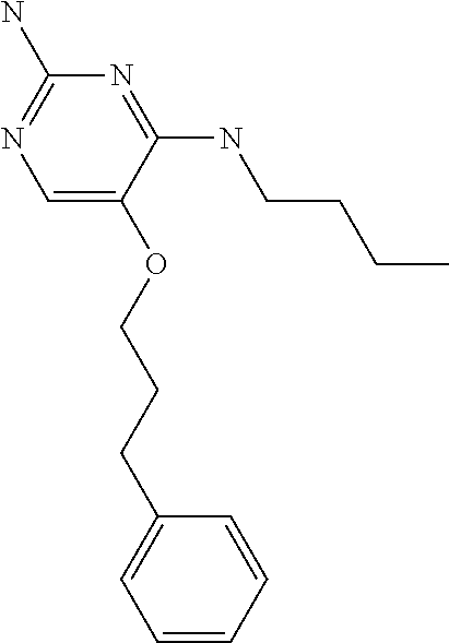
C(OC1=CN=C(N)N=C1NCCCC)CCC1=CC=CC=C1
